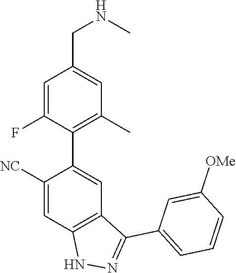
C1([NC])=CC2=C(C=C1C1=C(C)C=C(CNC)C=C1F)C(C1=CC=CC([OMe])=C1)=NN2
